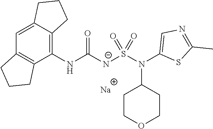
[Na].C1(NC([N-]S(N(C2=CN=C(C)S2)C2CCOCC2)(=O)=O)=O)=C2C(=CC3=C1CCC3)CCC2
